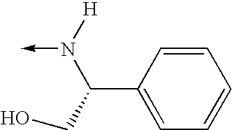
N(->C)([H])C(C1=CC=CC=C1)CO
